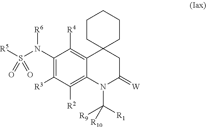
[R5]S(N(C1=C([R3])C([R2])=C2C(=C1[R4])C1(CC(=[W])N2C([R1])([R9])[R10])CCCCC1)[R6])(=O)=O
